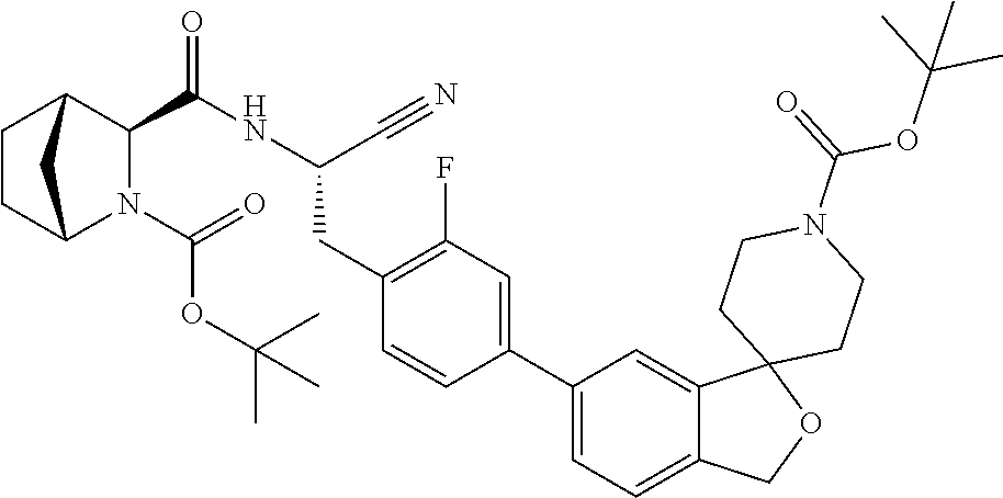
C1CC2N(C(=O)OC(C)(C)C)C(C(=O)NC(CC3=C(F)C=C(C4=CC=C5C(=C4)C4(OC5)CCN(C(OC(C)(C)C)=O)CC4)C=C3)C#N)C1C2
